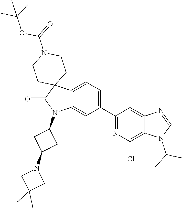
C12=CC=C(C3=NC(Cl)=C4C(=C3)N=CN4C(C)C)C=C1N(C1CC(N3CC(C)(C)C3)C1)C(=O)C21CCN(C(=O)OC(C)(C)C)CC1
